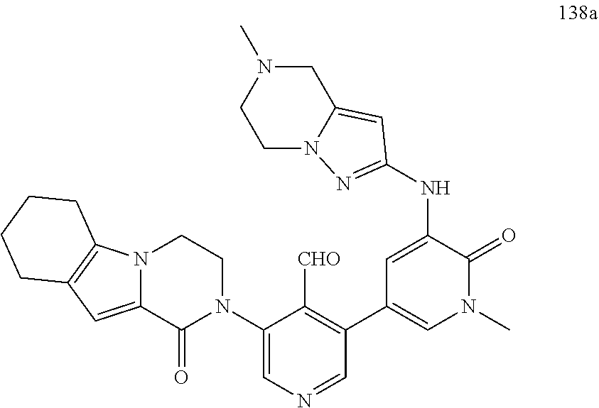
N12CCN(C)CC1=CC(NC1=CC(C3=C([CHO])C(N4CCN5C(=CC6=C5CCCC6)C4=O)=CN=C3)=CN(C)C1=O)=N2
